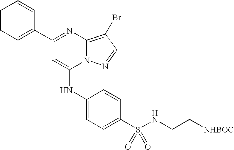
C1=C(C2=NC3=C(Br)C=NN3C(NC3=CC=C(S(=O)(=O)NCC[NHBOC])C=C3)=C2)C=CC=C1
